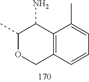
C1(C)OCC2=C(C1N)C(C)=CC=C2
